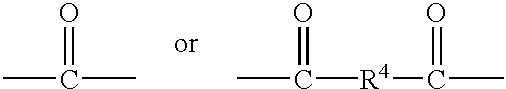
CC(C)=O.CC([R4]C(C)=O)=O
